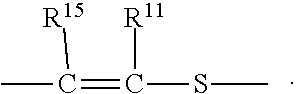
CC(=C([R11])SC)[R15]
